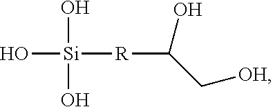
O[Si](O)(O)[R]C(C[OH])O
